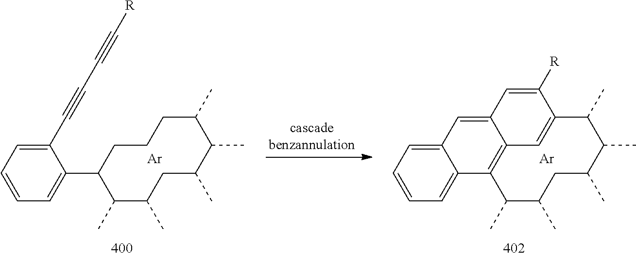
C1=C(C#CC#C[R])C(C2CCCC(C)C(C)C(C)CC(C)C2C)=CC=C1.[Ar].C1=C2C(=CC=C1)C1=C3C=C(C(C)C(C)C(C)CC(C)C1C)C([R])=CC3=C2.[Ar]
